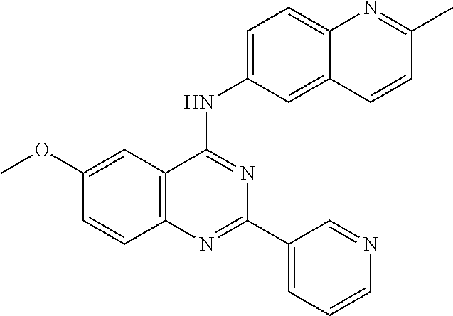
C1(OC)=CC2=C(C=C1)N=C(C1=CC=CN=C1)N=C2NC1=CC=C2C(=C1)C=CC(C)=N2
